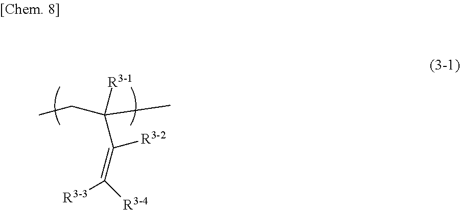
[R3-1]C(C(=C([R3-3])[R3-4])[R3-2])(CC)C
